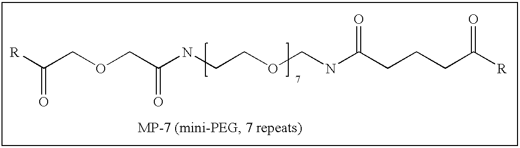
[R]C(COCC(NCCOCNC(CCCC([R])=O)=O)=O)=O
